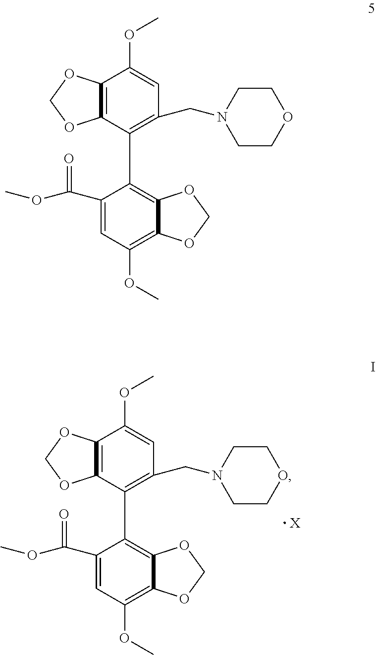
[X].C12=C(C(C3=C4C(=C(OC)C=C3C(OC)=O)OCO4)=C(CN3CCOCC3)C=C1OC)OCO2.C12=C(C(C3=C4C(=C(OC)C=C3C(OC)=O)OCO4)=C(CN3CCOCC3)C=C1OC)OCO2
